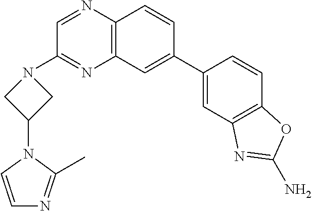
C12=C(C=C(C3=CC4=C(C=C3)OC(N)=N4)C=C1)N=C(N1CC(N3C=CN=C3C)C1)C=N2
